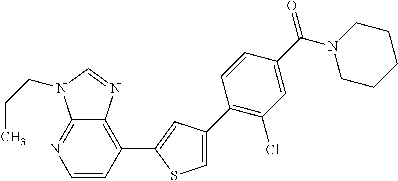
C12=NC=CC(C3=CC(C4=C(Cl)C=C(C(N5CCCCC5)=O)C=C4)=CS3)=C1N=CN2CCC
